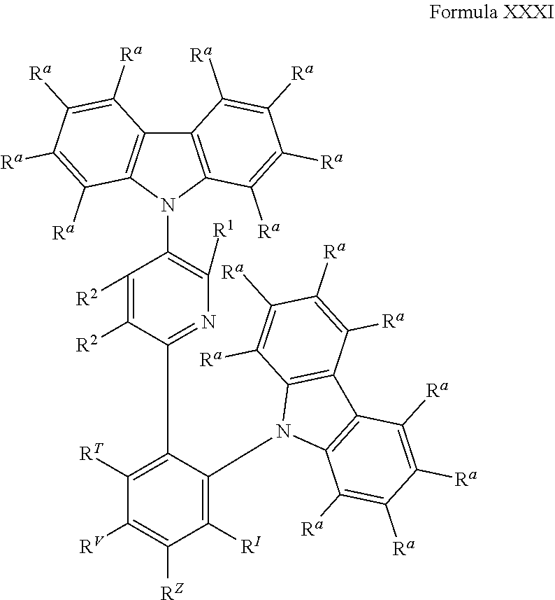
C1([R2])=C([R2])C(C2=C([RT])C([RV])=C([RZ])C([RI])=C2N2C3=C(C4=C2C([Ra])=C([Ra])C([Ra])=C4[Ra])C([Ra])=C([Ra])C([Ra])=C3[Ra])=NC([R1])=C1N1C2=C(C3=C1C([Ra])=C([Ra])C([Ra])=C3[Ra])C([Ra])=C([Ra])C([Ra])=C2[Ra]
